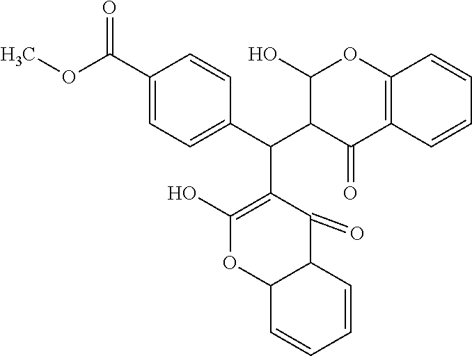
C1(C(OC)=O)=CC=C(C(C2C(=O)C3=C(OC2O)C=CC=C3)C2=C(O)OC3C(C2=O)C=CC=C3)C=C1
